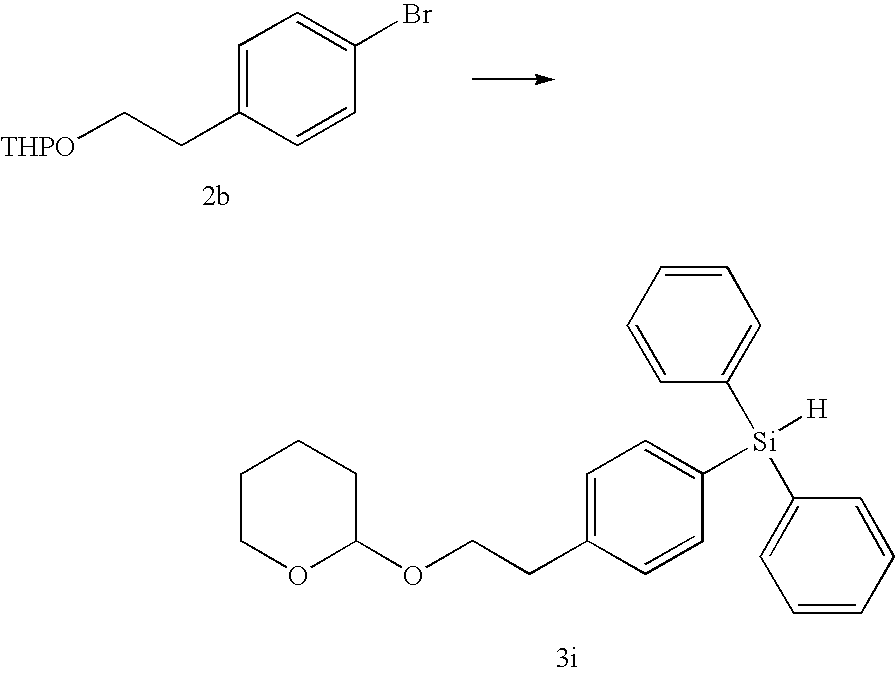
C1=C(CC[THPO])C=CC(Br)=C1.C1COC(OCCC2=CC=C([Si](C3=CC=CC=C3)(C3=CC=CC=C3)[H])C=C2)CC1
